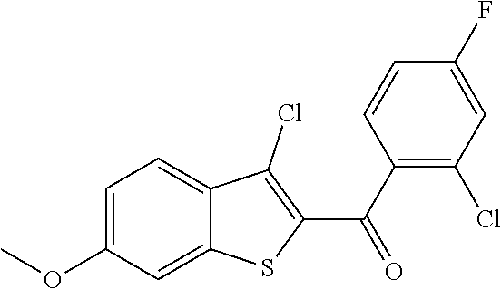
C1=C(OC)C=C2C(=C1)C(Cl)=C(C(C1=C(Cl)C=C(F)C=C1)=O)S2
